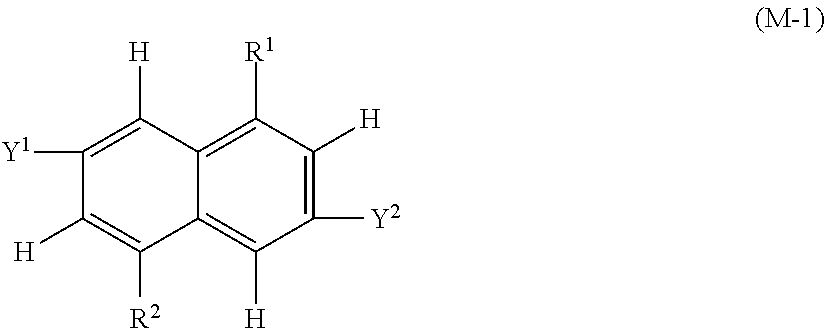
C12=C([R1])C([H])=C([Y2])C([H])=C1C([R2])=C([H])C([Y1])=C2[H]
